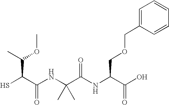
SC(C(NC(C(NC(C(O)=O)COCC1=CC=CC=C1)=O)(C)C)=O)C(C)OC
